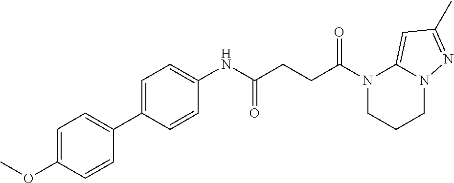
N1(C(=O)CCC(=O)NC2=CC=C(C3=CC=C(OC)C=C3)C=C2)CCCN2C1=CC(C)=N2
